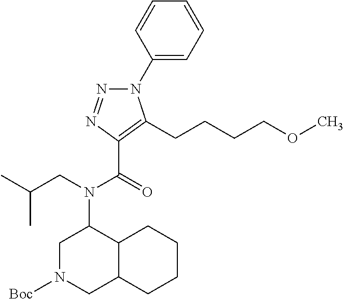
N1(C2=CC=CC=C2)N=NC(C(=O)N(CC(C)C)C2CN([Boc])CC3C2CCCC3)=C1CCCCOC
